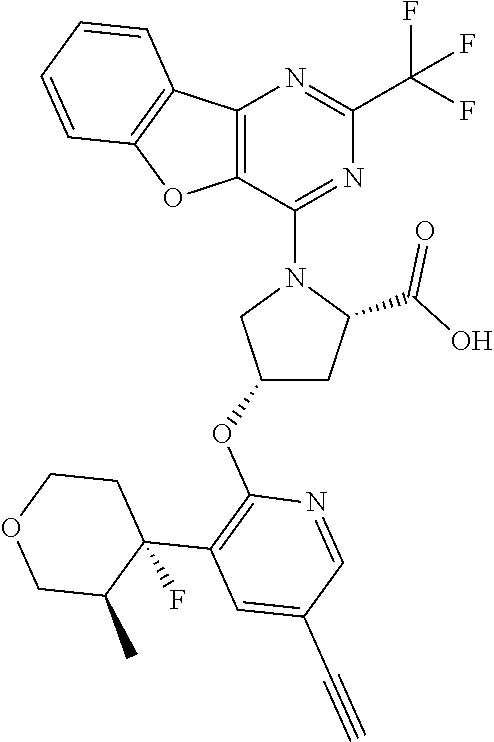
C12=C(C(N3CC(OC4=C(C5(F)C(C)COCC5)C=C(C#C)C=N4)CC3C(O)=O)=NC(C(F)(F)F)=N1)OC1=C2C=CC=C1
